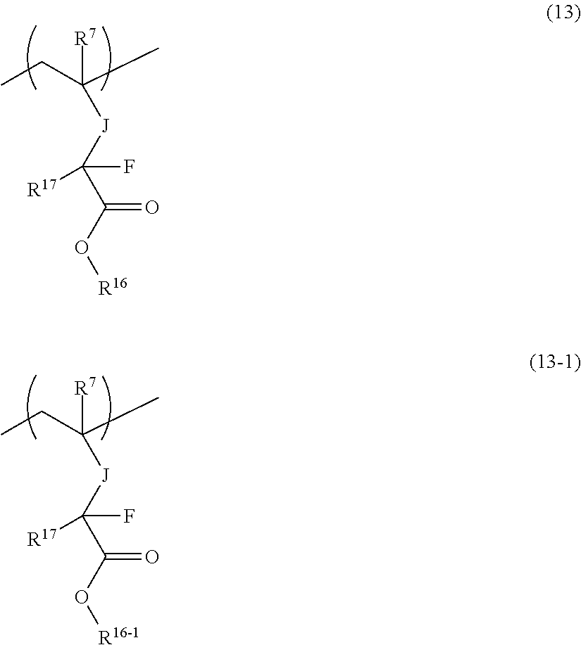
[R7]C([J]C(C(O[R16])=O)(F)[R17])(CC)C.[R7]C([J]C(C(O[R16-1])=O)(F)[R17])(CC)C
